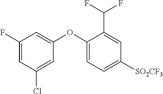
C1(F)=CC(Cl)=CC(OC2=CC=C([SO2CF3])C=C2C(F)F)=C1
